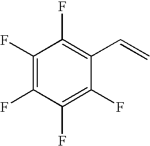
C1(F)=C(F)C(F)=C(F)C(C=C)=C1F
